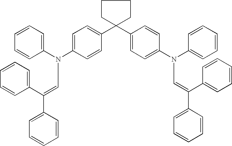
C1=CC=C(N(C2=CC=C(C3(C4=CC=C(N(C5=CC=CC=C5)C=C(C5=CC=CC=C5)C5=CC=CC=C5)C=C4)CCCC3)C=C2)C=C(C2=CC=CC=C2)C2=CC=CC=C2)C=C1
